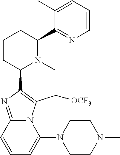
C1CC(C2=C(C[OCF3])N3C(=N2)C=CC=C3N2CCN(C)CC2)N(C)C(C2=NC=CC=C2C)C1
